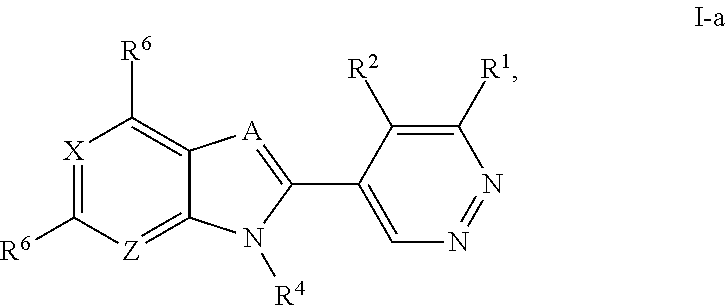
[X]1=C([R6])[Z]=C2C(=C1[R6])[A]=C(C1=CN=NC([R1])=C1[R2])N2[R4]
